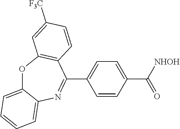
O1C2=CC=CC=C2N=C(C2=CC=C(C(=O)[NHOH])C=C2)C2=C1C=C([F3C])C=C2
